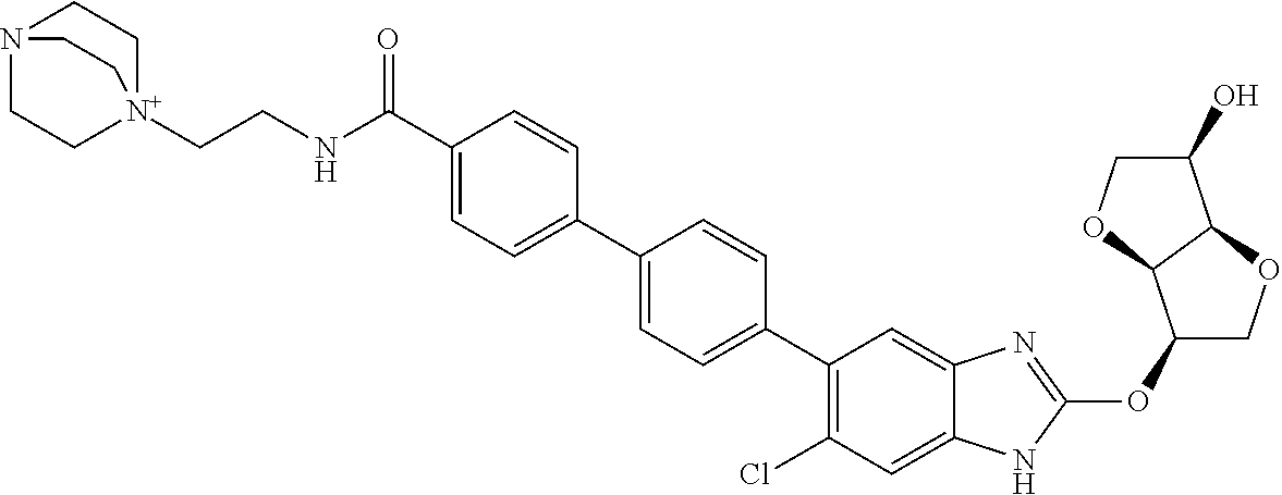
C(=O)(C1=CC=C(C2=CC=C(C3=C(Cl)C=C4C(=C3)N=C(OC3COC5C3OCC5O)N4)C=C2)C=C1)NCC[N+]12CCN(CC1)CC2
